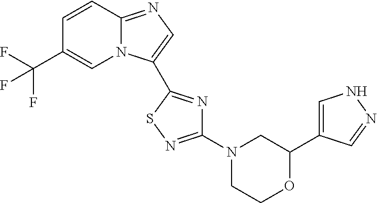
C12=NC=C(C3=NC(N4CCOC(C5=CNN=C5)C4)=NS3)N1C=C(C(F)(F)F)C=C2
